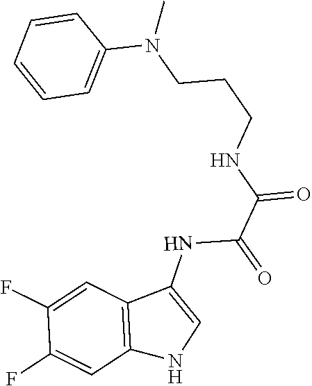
C(NC(=O)C(NC1=CNC2=C1C=C(F)C(F)=C2)=O)CCN(C1=CC=CC=C1)C
